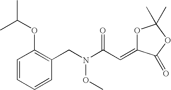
C1=CC=CC(CN(C(C=C2OC(C)(C)OC2=O)=O)OC)=C1OC(C)C
